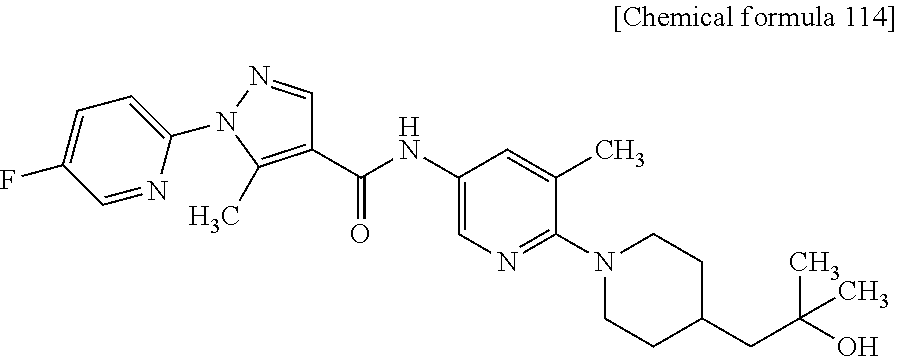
C1(F)=CC=C(N2N=CC(C(NC3=CN=C(N4CCC(CC(C)(C)O)CC4)C(C)=C3)=O)=C2C)N=C1
